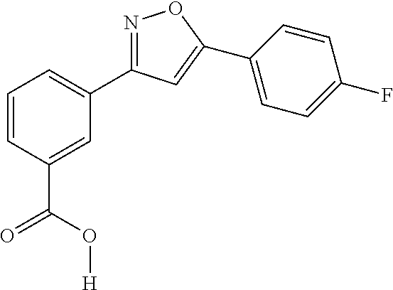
N1=C(C2=CC=CC(C(O[H])=O)=C2)C=C(C2=CC=C(F)C=C2)O1
